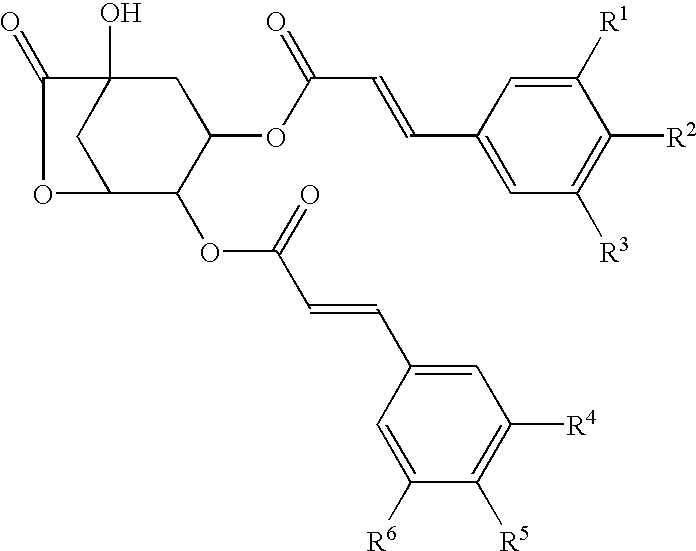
C1C2C(OC(C=CC3=CC([R4])=C([R5])C([R6])=C3)=O)C(OC(C=CC3=CC([R3])=C([R2])C([R1])=C3)=O)CC1(O)C(=O)O2
